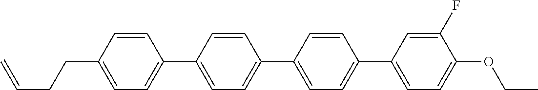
C1=CC(CCC=C)=CC=C1C1=CC=C(C2=CC=C(C3=CC=C(OCC)C(F)=C3)C=C2)C=C1
